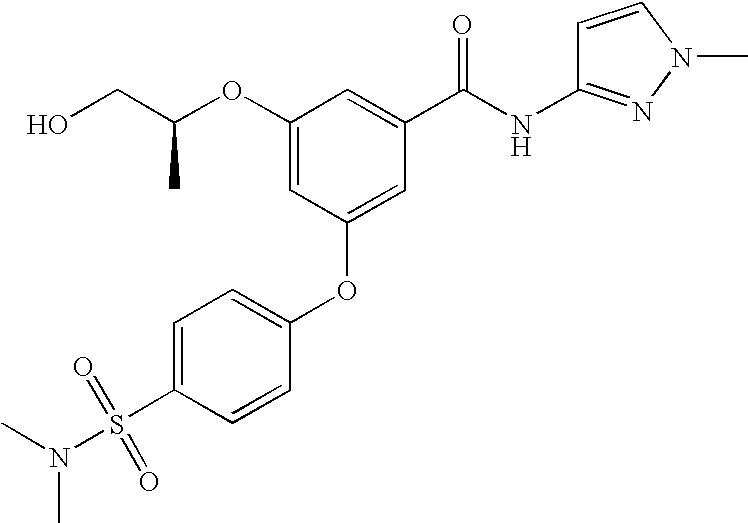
O(C1=CC(OC2=CC=C(S(N(C)C)(=O)=O)C=C2)=CC(C(NC2=NN(C)C=C2)=O)=C1)C(CO)C
